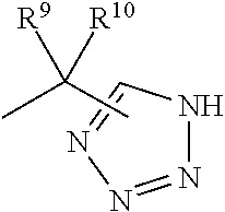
N1N=NN=C1.CC(C)([R10])[R9]
